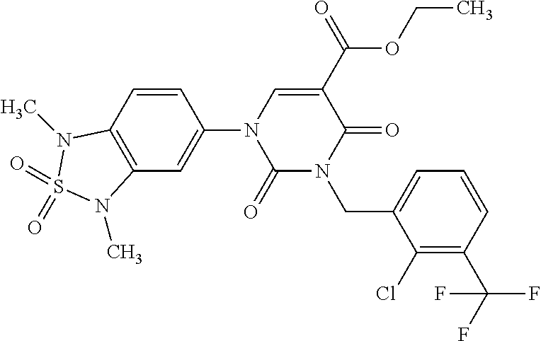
C1(=O)N(CC2=CC=CC(C(F)(F)F)=C2Cl)C(=O)C(C(=O)OCC)=CN1C1=CC2=C(C=C1)N(C)S(=O)(=O)N2C
